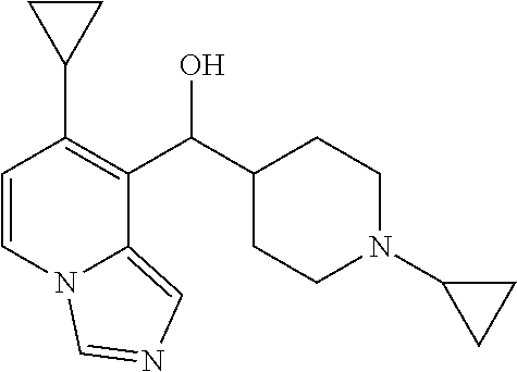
C1=CN2C(=CN=C2)C(C(C2CCN(C3CC3)CC2)O)=C1C1CC1
